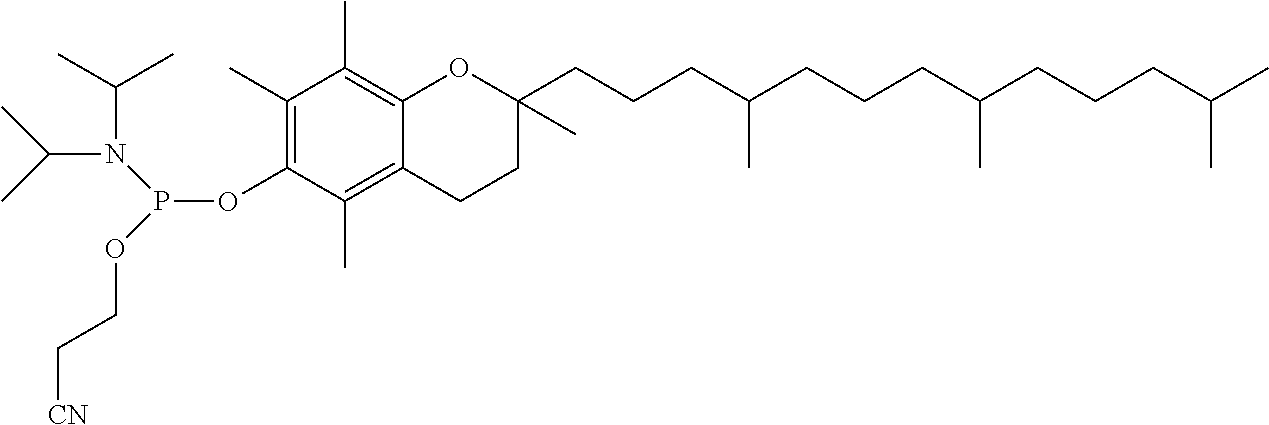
CC(CCCC(CCCC(CCCC1(C)OC2=C(C)C(C)=C(OP(OCC[CN])N(C(C)C)C(C)C)C(C)=C2CC1)C)C)C
